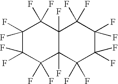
C1(F)(F)C(F)(F)C(F)(F)C2(F)C(F)(C1(F)F)C(F)(F)C(F)(F)C(F)(F)C2(F)F
